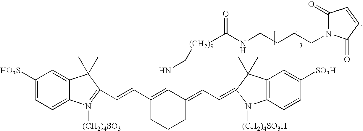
C1([HO3S])=CC=C2C(=C1)C(C)(C)C(C=CC1=C(NC[(CH2)9]C(NCCCCN3C(=O)C=CC3=O)=O)C(=CC=C3C(C)(C)C4=C(C=CC([SO3H])=C4)N3[(CH2)4SO3H])CCC1)=N2[(CH2)4SO3]
